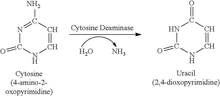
O.N.N1C(=O)NC=CC1=O.N1=C(N)C=CNC1=O
